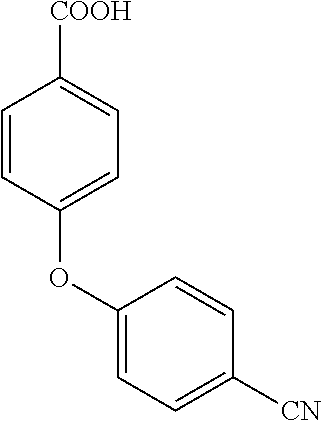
C1(OC2=CC=C([COOH])C=C2)=CC=C([CN])C=C1
